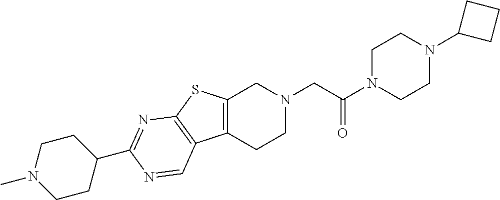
C1N(C(CN2CC3=C(CC2)C2=C(S3)N=C(C3CCN(C)CC3)N=C2)=O)CCN(C2CCC2)C1
